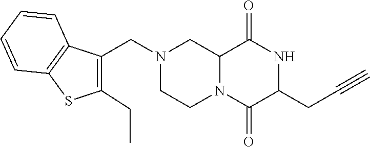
C12N(C(=O)C(CC#C)NC1=O)CCN(CC1=C(CC)SC3=C1C=CC=C3)C2
